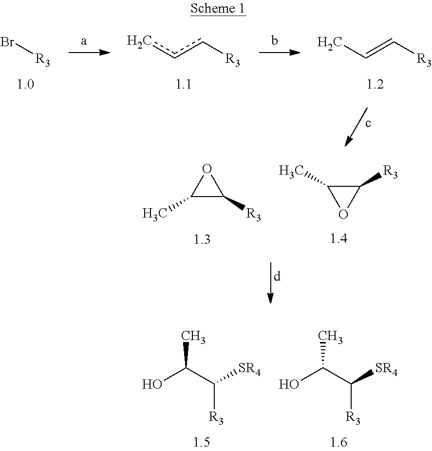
Br[R3].ccc[R3].CC=C[R3].C1([R3])C(C)O1.C1([R3])C(C)O1.OC(C([SR4])[R3])C.OC(C([SR4])[R3])C
